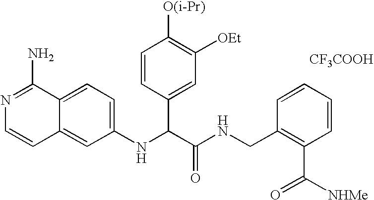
C1(NC(C(NCC2=C(C([NHMe])=O)C=CC=C2)=O)C2=CC([OEt])=C([O(i-Pr)])C=C2)=CC=C2C(=C1)C=CN=C2N.[CF3COOH]
